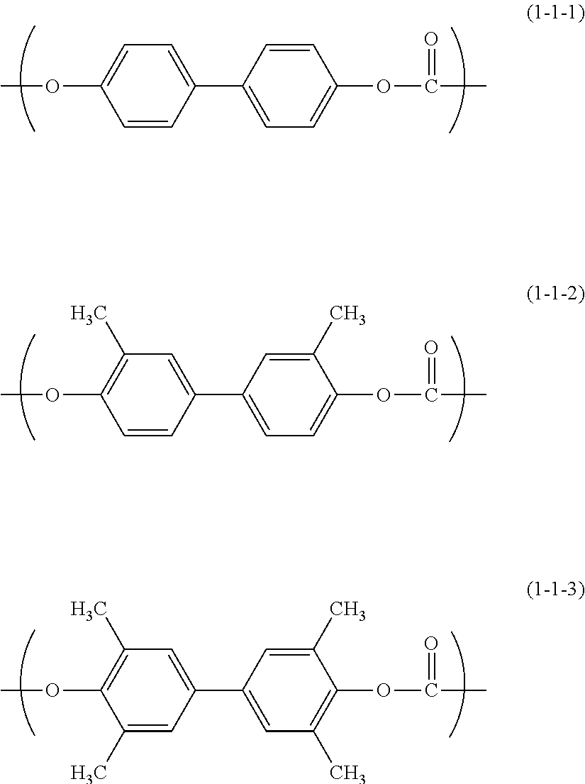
COC1=CC=C(C2=CC=C(OC(=O)C)C=C2)C=C1.COC1=C(C)C=C(C2=CC=C(OC(=O)C)C(C)=C2)C=C1.COC1=C(C)C=C(C2=CC(C)=C(OC(=O)C)C(C)=C2)C=C1C
